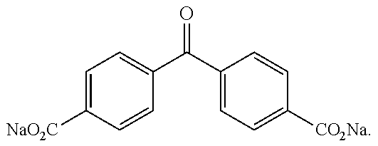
C1=C([NaO2C])C=CC(C(C2=CC=C([CO2Na])C=C2)=O)=C1
